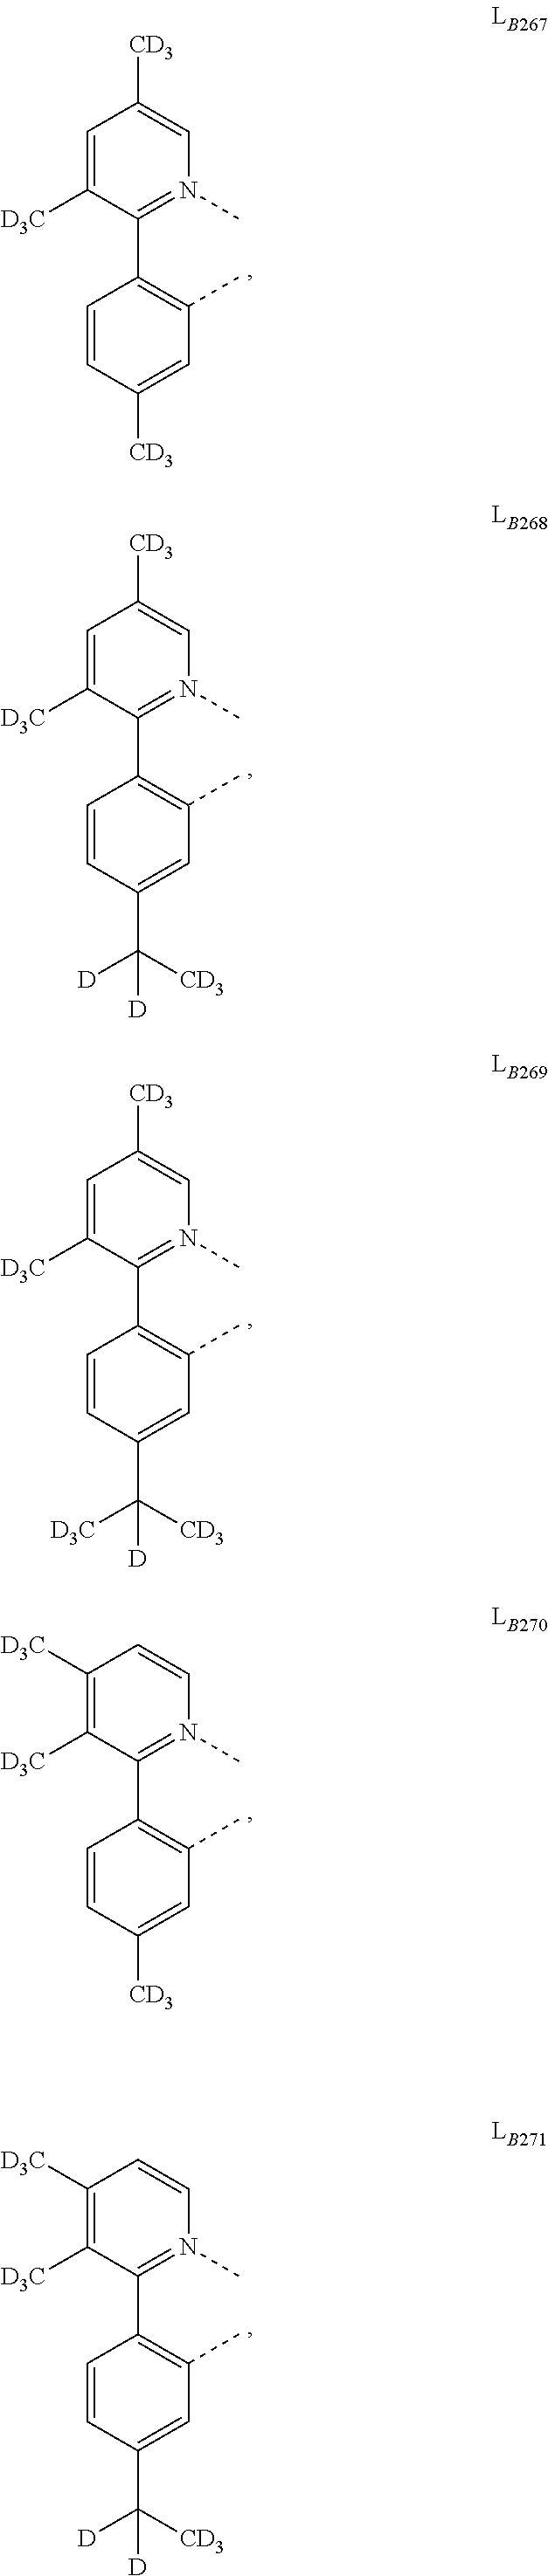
C1(C2=C(C)C=C([CD3])C=C2)=N(C)C=C([CD3])C=C1[D3C].C1(C2=C(C)C=C(C([D])([D])[CD3])C=C2)=N(C)C=C([CD3])C=C1[D3C].C1(C2=C(C)C=C(C([D])([D3C])[CD3])C=C2)=N(C)C=C([CD3])C=C1[D3C].C1(C2=C(C)C=C([CD3])C=C2)=N(C)C=CC([D3C])=C1[D3C].C1(C2=C(C)C=C(C([D])([D])[CD3])C=C2)=N(C)C=CC([D3C])=C1[D3C]
